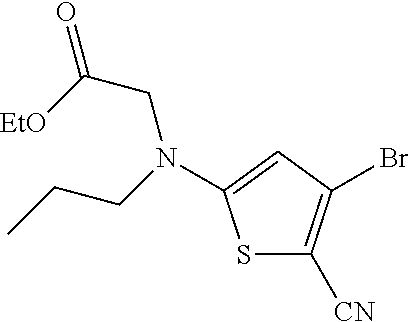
S1C([CN])=C(Br)C=C1N(CC([EtO])=O)CCC
